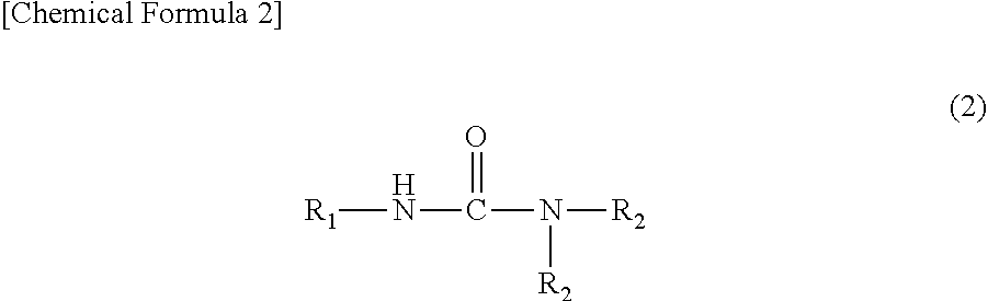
[R1]NC(N([R2])[R2])=O.[[Chemical Formula 2]]
